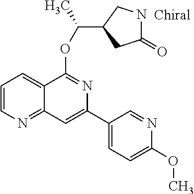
C1(C2=CC3=NC=CC=C3C(OC(C)C3CC(=O)NC3)=N2)=CC=C(OC)N=C1
